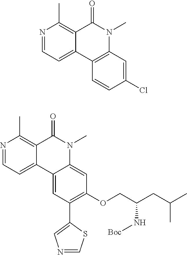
N1=CC=C2C(=C1C)C(=O)N(C)C1=C2C=CC(Cl)=C1.N1=CC=C2C(=C1C)C(=O)N(C)C1=CC(OCC(CC(C)C)N[Boc])=C(C3=CN=CS3)C=C21
